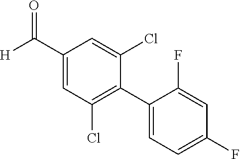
C1(C([H])=O)=CC(Cl)=C(C2=CC=C(F)C=C2F)C(Cl)=C1
